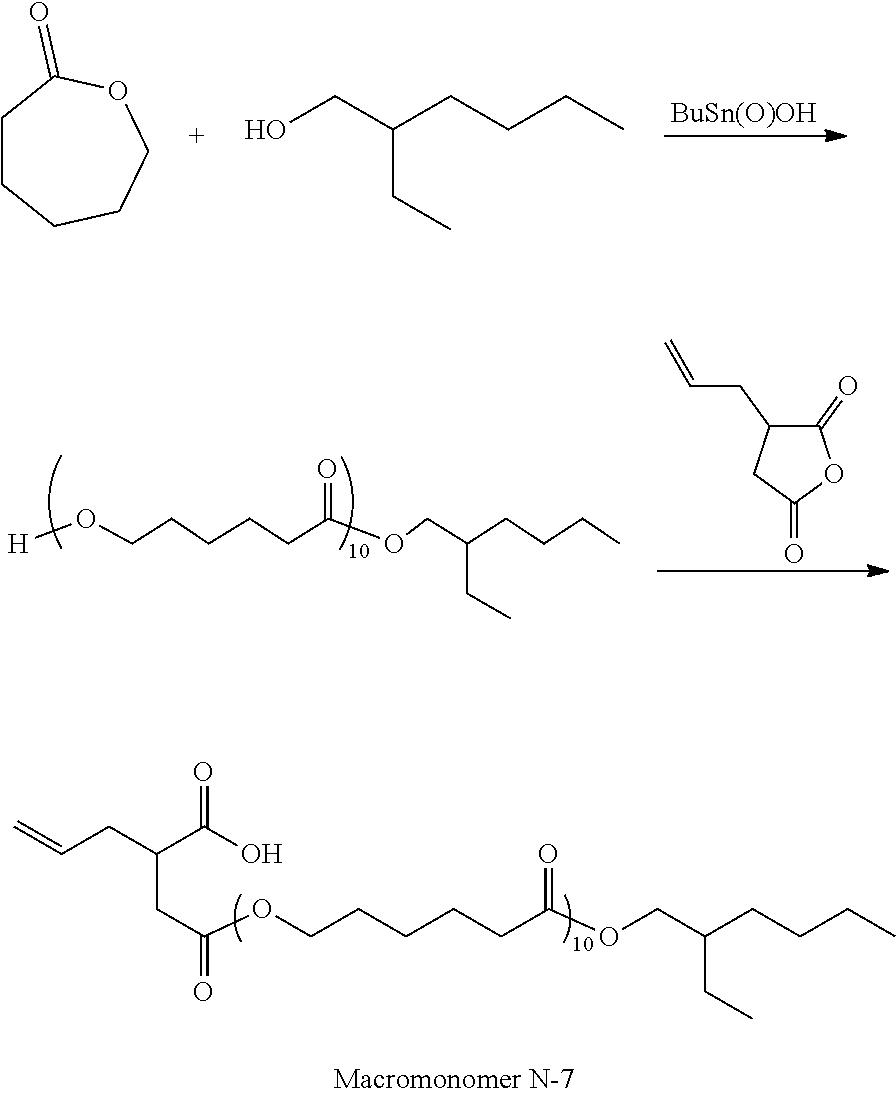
C(OCCCCCC(OCC(CCCC)CC)=O)(CC(CC=C)C(O)=O)=O.[BuSn(O)OH].C1CCCCOC1=O.OCC(CCCC)CC.[H]OCCCCCC(OCC(CCCC)CC)=O.C1(=O)C(CC=C)CC(=O)O1
